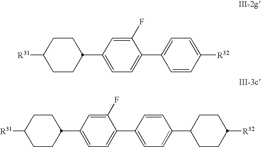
C1CC([R31])CCC1C1=CC=C(C2=CC=C([R32])C=C2)C(F)=C1.C1CC([R31])CCC1C1=CC=C(C2=CC=C(C3CCC([R32])CC3)C=C2)C(F)=C1
